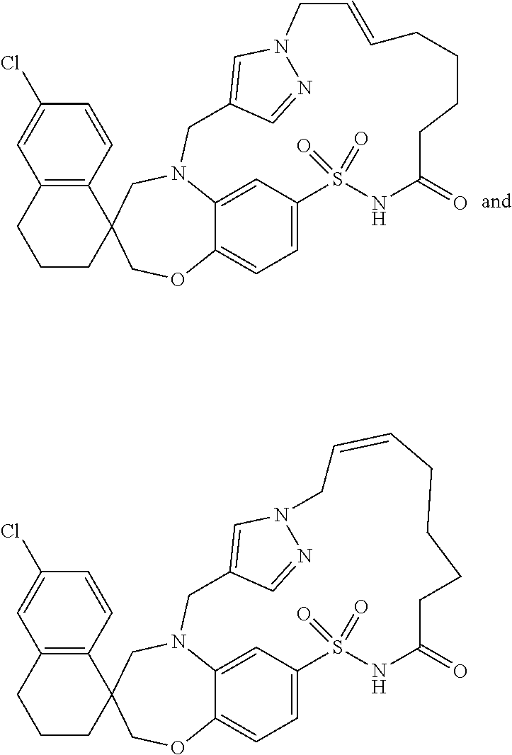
C1CC2(C3=C(C1)C=C(Cl)C=C3)COC1=CC=C3C=C1N(C2)CC1=CN(N=C1)CC=CCCCCC(=O)NS3(=O)=O.C1CC2(C3=C(C1)C=C(Cl)C=C3)COC1=CC=C3C=C1N(C2)CC1=CN(N=C1)CC=CCCCCC(=O)NS3(=O)=O
